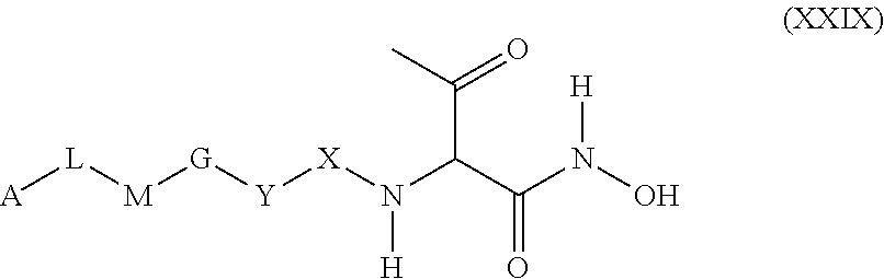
[A][L][M][G][Y][X]N(C(C(N(O)[H])=O)C(=O)C)[H]
